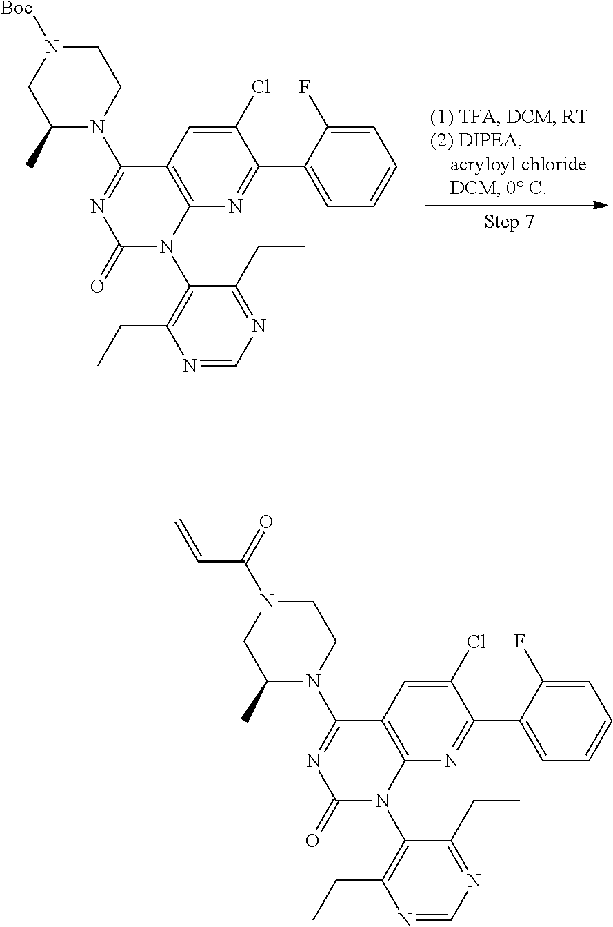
C12=C(N=C(C3=CC=CC=C3F)C(Cl)=C1)N(C1=C(CC)N=CN=C1CC)C(=O)N=C2N1CCN([Boc])CC1C.C12=C(N=C(C3=CC=CC=C3F)C(Cl)=C1)N(C1=C(CC)N=CN=C1CC)C(=O)N=C2N1CCN(C(=O)C=C)CC1C
